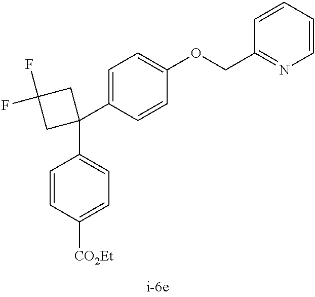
C1=CC([CO2Et])=CC=C1C1(C2=CC=C(OCC3=NC=CC=C3)C=C2)CC(F)(F)C1
